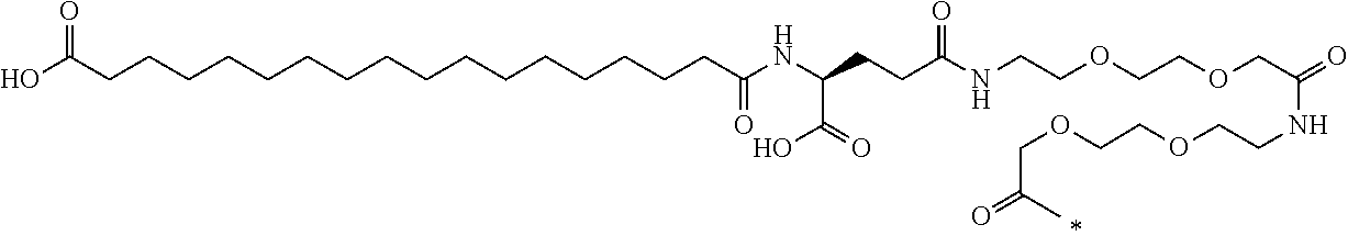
O(CC(=O)NCCOCCOCC(=O)C)CCOCCNC(CCC(C(O)=O)NC(CCCCCCCCCCCCCCCCC(O)=O)=O)=O
